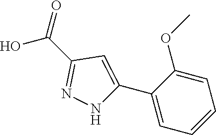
OC(C1=NNC(C2=CC=CC=C2OC)=C1)=O
